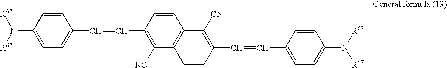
[R67]N(C1=CC=C(C=CC2=C([NC])C3=C(C=C2)C([CN])=C(C=CC2=CC=C(N([R67])[R67])C=C2)C=C3)C=C1)[R67]
